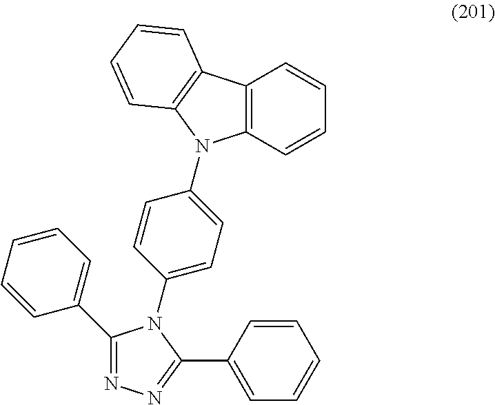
C1(C2=CC=CC=C2)=NN=C(C2=CC=CC=C2)N1C1=CC=C(N2C3=C(C=CC=C3)C3=C2C=CC=C3)C=C1
